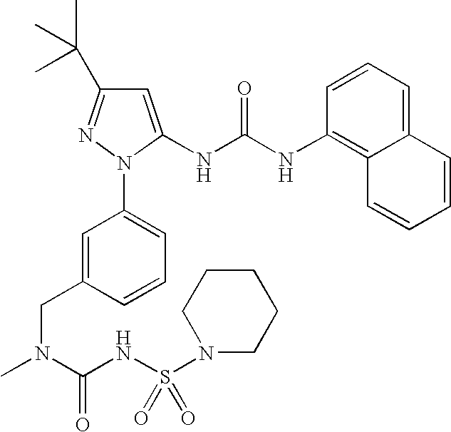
C1=C(CN(C)C(NS(N2CCCCC2)(=O)=O)=O)C=CC=C1N1C(NC(NC2=C3C(=CC=C2)C=CC=C3)=O)=CC(C(C)(C)C)=N1
